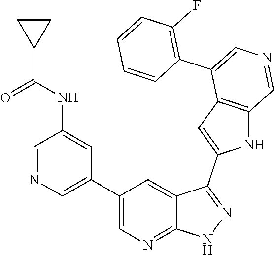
C1(C2=CN=CC(NC(=O)C3CC3)=C2)=CN=C2C(=C1)C(C1=CC3=C(N1)C=NC=C3C1=C(F)C=CC=C1)=NN2
